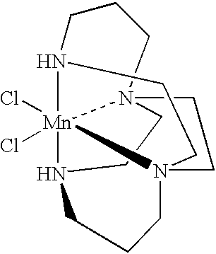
N12[Mn]34(Cl)(Cl)N5CCN3(CCN4(CCC5)CC1)CCC2
